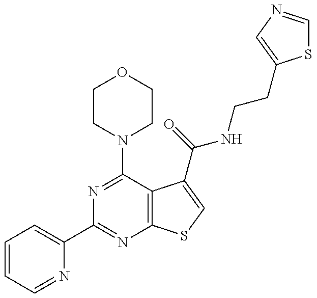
N1=C(N2CCOCC2)C2=C(N=C1C1=CC=CC=N1)SC=C2C(NCCC1=CN=CS1)=O
